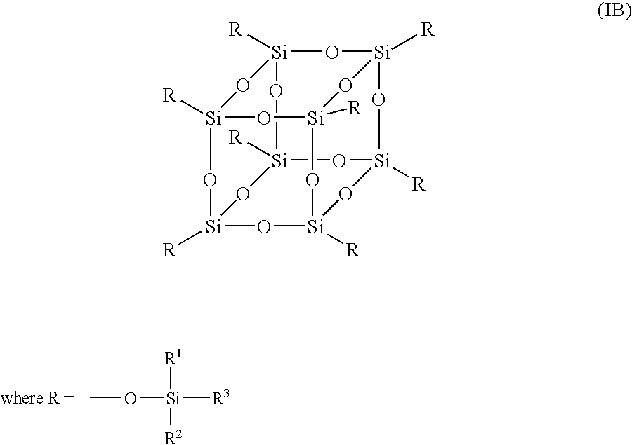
CO[Si]([R3])([R1])[R2].O1[Si]2([R])O[Si]3([R])O[Si]4([R])O[Si]5([R])O[Si]([R])(O3)O[Si]1([R])O[Si]([R])(O[Si]([R])(O4)O2)O5
